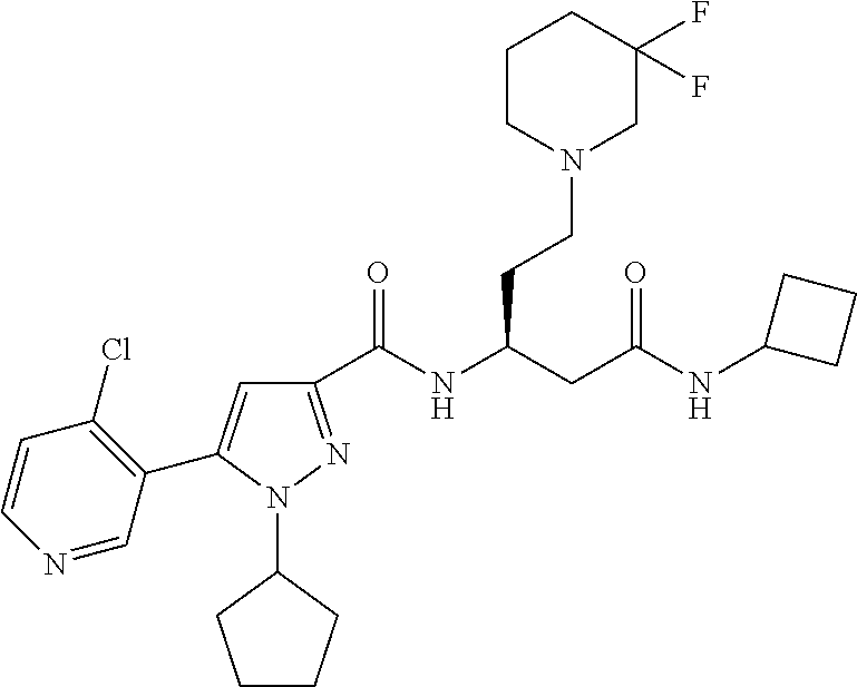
C1(C(NC(CC(=O)NC2CCC2)CCN2CC(F)(F)CCC2)=O)=NN(C2CCCC2)C(C2=C(Cl)C=CN=C2)=C1
